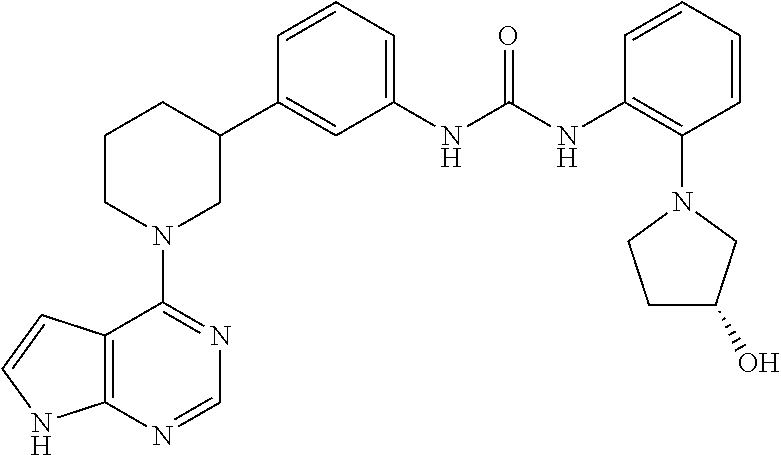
C12=C(N=CN=C1N1CC(C3=CC(NC(NC4=C(N5CCC(O)C5)C=CC=C4)=O)=CC=C3)CCC1)NC=C2
